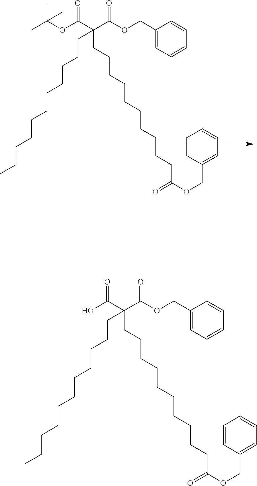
CC(OC(C(C(OCC1=CC=CC=C1)=O)(CCCCCCCCCCC(OCC1=CC=CC=C1)=O)CCCCCCCCCCC)=O)(C)C.OC(C(C(OCC1=CC=CC=C1)=O)(CCCCCCCCCCC(OCC1=CC=CC=C1)=O)CCCCCCCCCCC)=O
